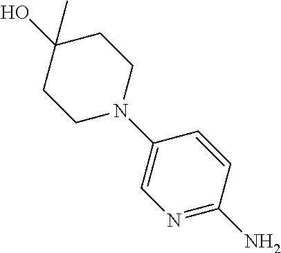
C1N(C2=CN=C(N)C=C2)CCC(O)(C)C1
